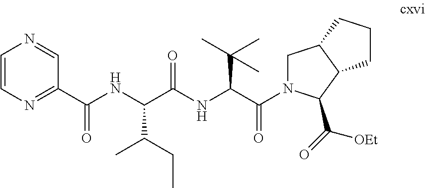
N(C(C(NC(C(=O)N1CC2C(C1C(=O)[OEt])CCC2)C(C)(C)C)=O)C(CC)C)C(C1=NC=CN=C1)=O
